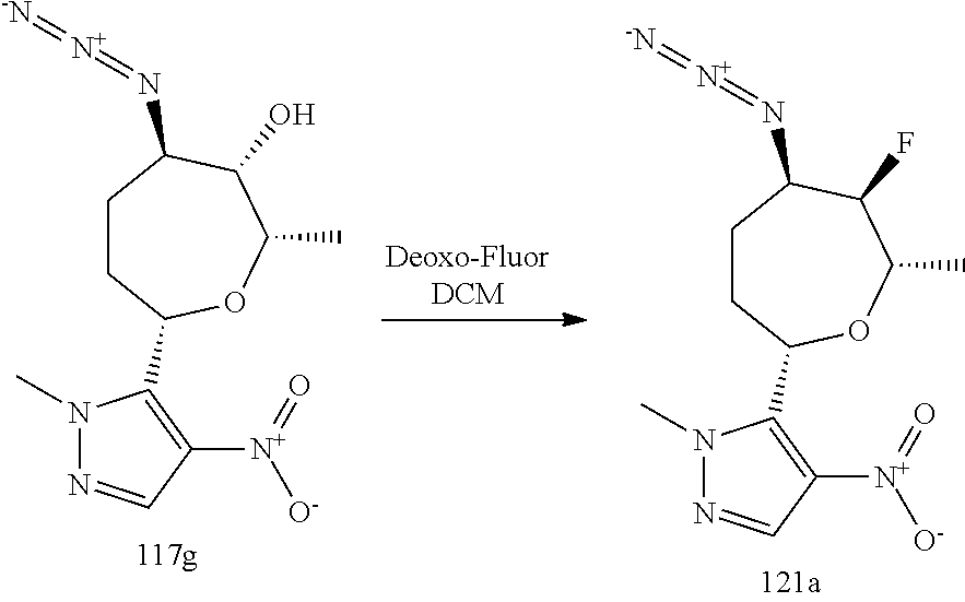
N1(C)N=CC([N+](=O)[O-])=C1C1CCC(N=[N+]=[-N])C(O)C(C)O1.N1(C)N=CC([N+](=O)[O-])=C1C1CCC(N=[N+]=[-N])C(F)C(C)O1
